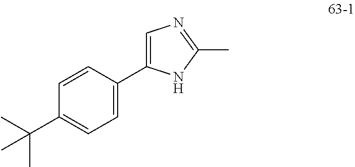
CC(C1=CC=C(C2=CN=C(C)N2)C=C1)(C)C
